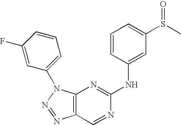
C12=C(N(C3=CC=CC(F)=C3)N=N1)N=C(NC1=CC(S(C)=O)=CC=C1)N=C2
